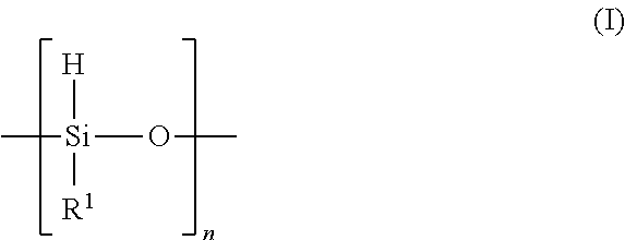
C[Si](OC)([H])[R1]
